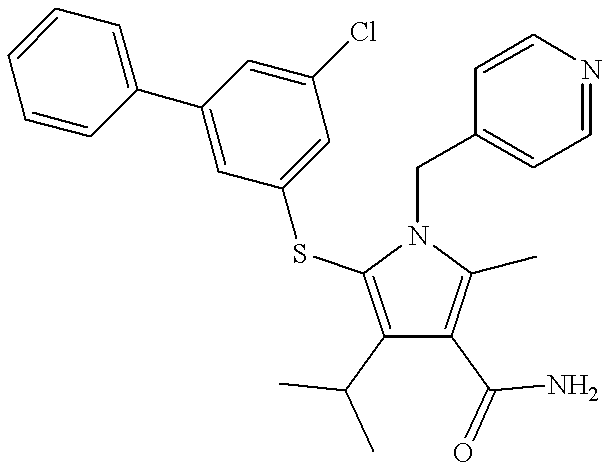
C1(C(C)C)=C(SC2=CC(Cl)=CC(C3=CC=CC=C3)=C2)N(CC2=CC=NC=C2)C(C)=C1C(=O)N
